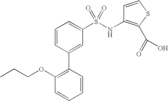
C1=CC(C2=C(OCCC)C=CC=C2)=CC(S(NC2=C(C(=O)O)SC=C2)(=O)=O)=C1
